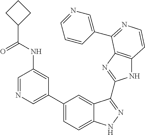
C1(C2=CN=CC(NC(C3CCC3)=O)=C2)=CC=C2C(=C1)C(C1=NC3=C(N1)C=CN=C3C1=CN=CC=C1)=NN2
